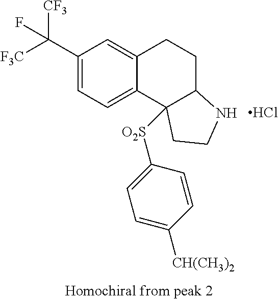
C1(C([CF3])([F3C])F)=CC=C2C(=C1)CCC1C2([O2S]C2=CC=C([CH(CH3)2])C=C2)CCN1.Cl
